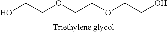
C(OCCOCCO)CO
